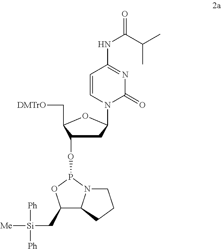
C1C(OP2OC(C[Si]([Ph])([Ph])[Me])C3N2CCC3)C(C[DMTrO])OC1N1C=CC(NC(C(C)C)=O)=NC1=O
